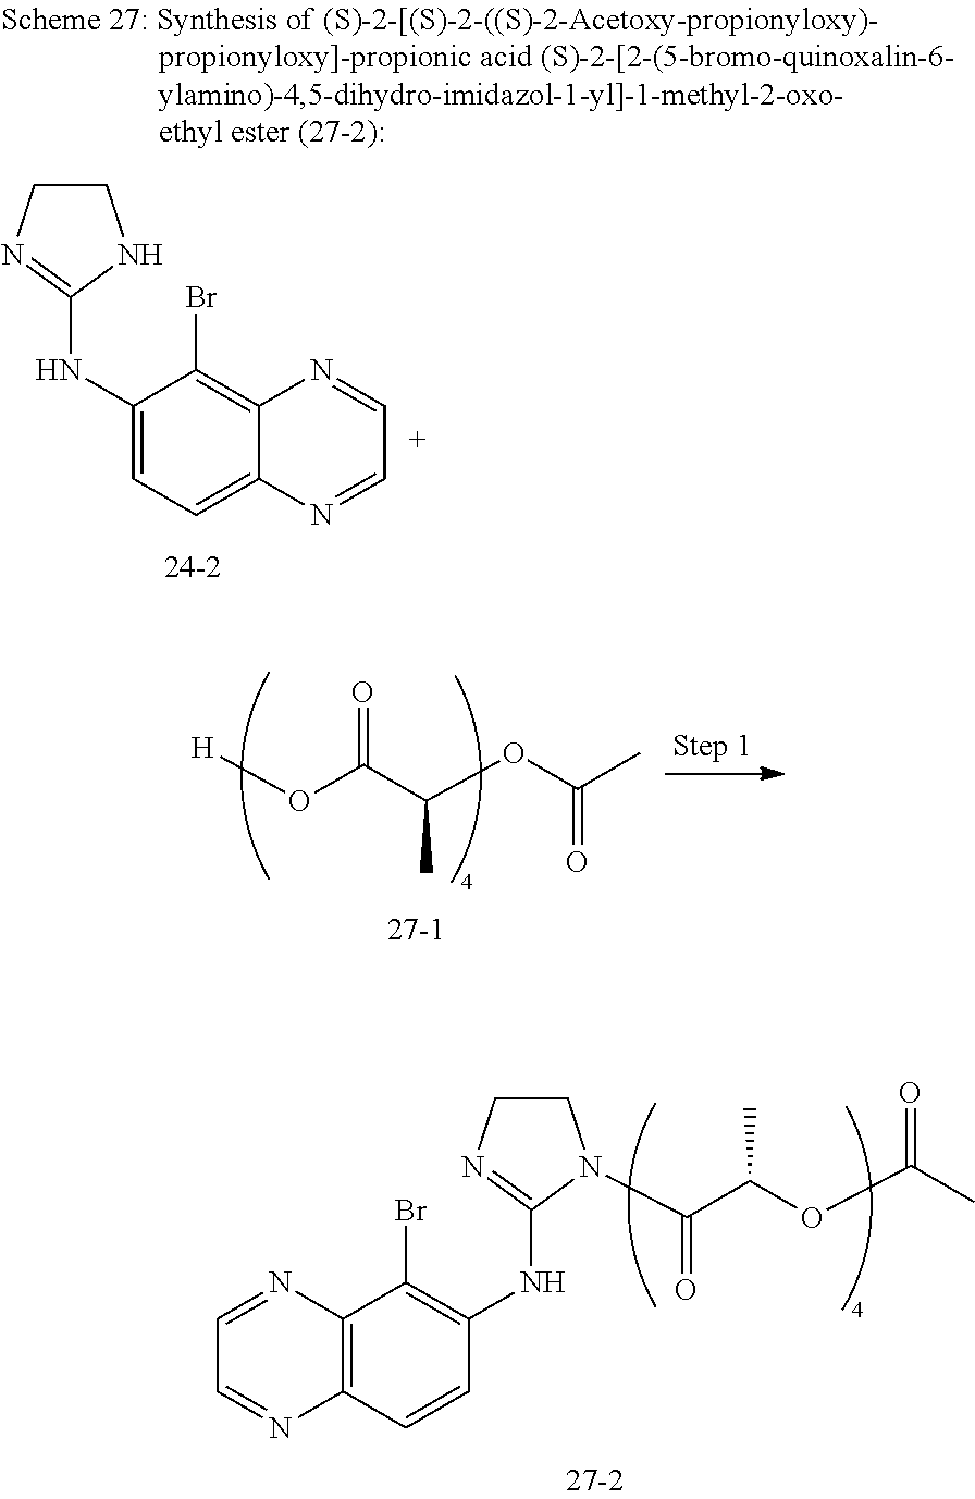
C1=NC2=C(N=C1)C=CC(NC1=NCCN1C(C(OC(C)=O)C)=O)=C2Br.C1(NC2=NCCN2)=CC=C2C(=C1Br)N=CC=N2.[H]OC(=O)C(OC(C)=O)C
